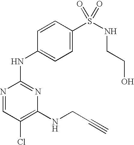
N1=CC(Cl)=C(NCC#C)N=C1NC1=CC=C(S(NCCO)(=O)=O)C=C1
